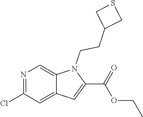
N1=C(Cl)C=C2C(=C1)N(CCC1CSC1)C(C(OCC)=O)=C2
